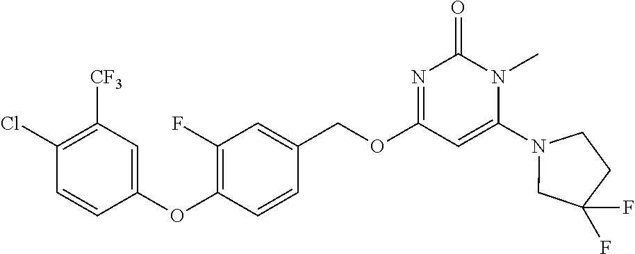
C1(Cl)=C([CF3])C=C(OC2=C(F)C=C(COC3=NC(=O)N(C)C(N4CC(F)(F)CC4)=C3)C=C2)C=C1
